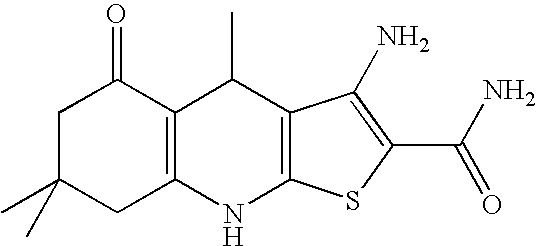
C1C(C)(C)CC2=C(C1=O)C(C)C1=C(N2)SC(C(=O)N)=C1N
